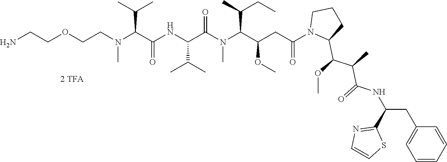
O(CCN)CCN(C)C(C(=O)NC(C(C)C)C(N(C)C(C(OC)CC(=O)N1C(C(OC)C(C)C(=O)NC(CC2=CC=CC=C2)C2=NC=CS2)CCC1)C(C)CC)=O)C(C)C
